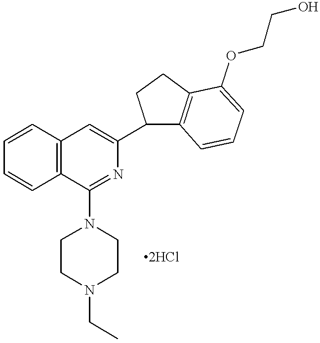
C12=C(C=CC=C1)C(N1CCN(CC)CC1)=NC(C1CCC3=C1C=CC=C3OCCO)=C2.[2HCl]
